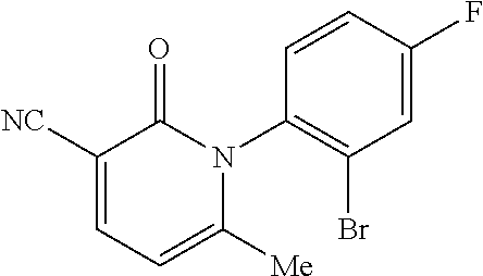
C1([NC])=CC=C([Me])N(C2=C(Br)C=C(F)C=C2)C1=O
